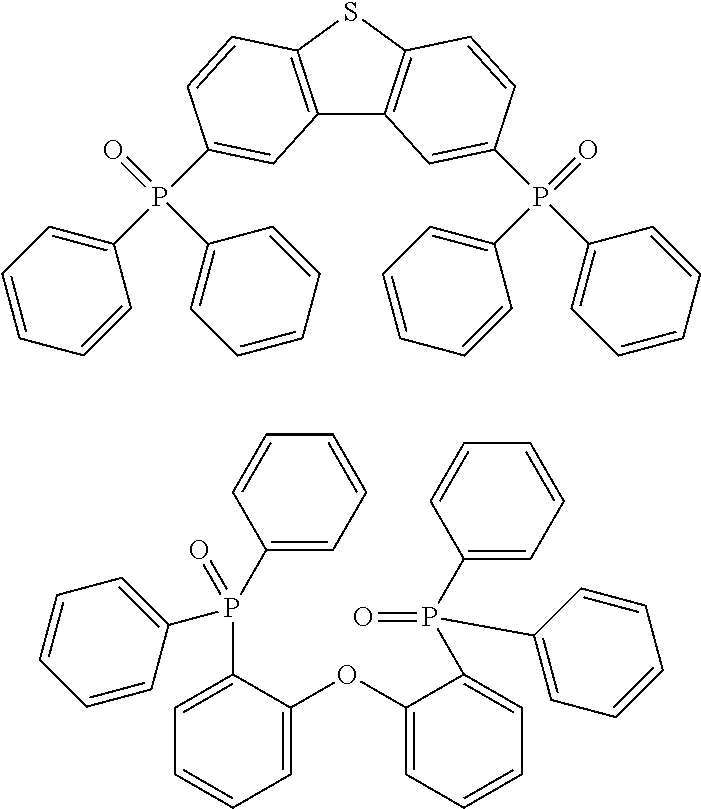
C12=C(SC3=C1C=C(P(C1=CC=CC=C1)(=O)C1=CC=CC=C1)C=C3)C=CC(P(C1=CC=CC=C1)(C1=CC=CC=C1)=O)=C2.C1=C(OC2=CC=CC=C2P(=O)(C2=CC=CC=C2)C2=CC=CC=C2)C(P(C2=CC=CC=C2)(=O)C2=CC=CC=C2)=CC=C1
